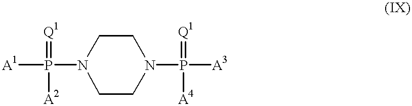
[A1]P(=[Q1])(N1CCN(P(=[Q1])([A3])[A4])CC1)[A2]
